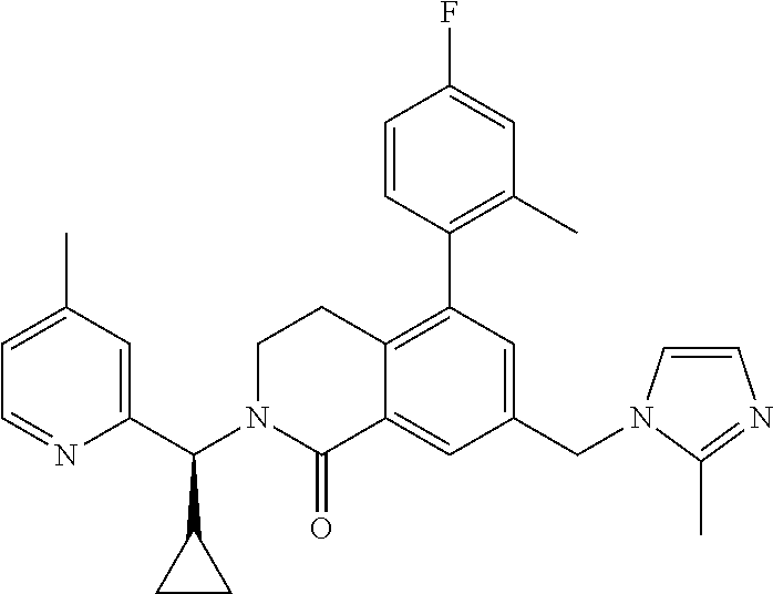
C1(CN2C=CN=C2C)=CC(C2=C(C)C=C(F)C=C2)=C2C(=C1)C(=O)N(C(C1=CC(C)=CC=N1)C1CC1)CC2
